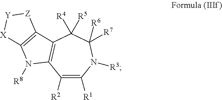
C1([R2])=C([R1])N([R3])C([R6])([R7])C([R4])([R5])C2=C1N([R8])C1=C2[Z][Y][X]1
